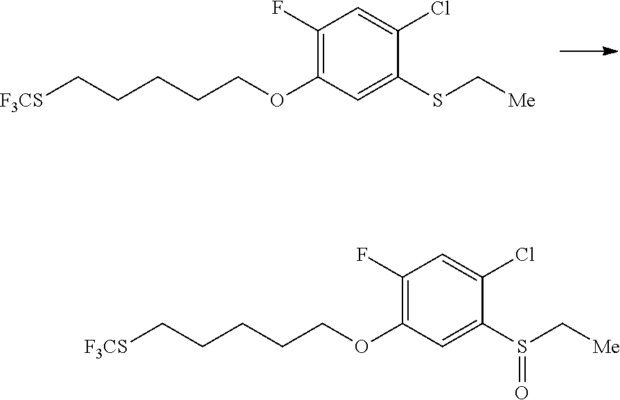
C1(F)=C(OCCCCC[F3CS])C=C(SC[Me])C(Cl)=C1.C1(F)=C(OCCCCC[F3CS])C=C(S(C[Me])=O)C(Cl)=C1
